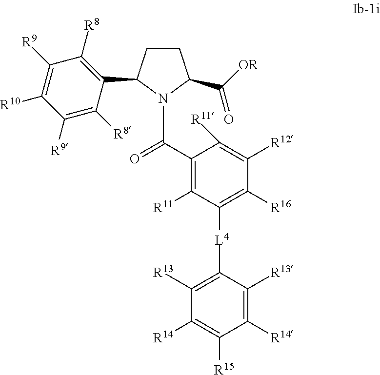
C1CC(C2=C([R8])C([R9])=C([R10])C([R9])=C2[R8])N(C(C2=C([R11])C([L4]C3=C([R13])C([R14])=C([R15])C([R14])=C3[R13])=C([R16])C([R12])=C2[R11])=O)C1C([OR])=O
